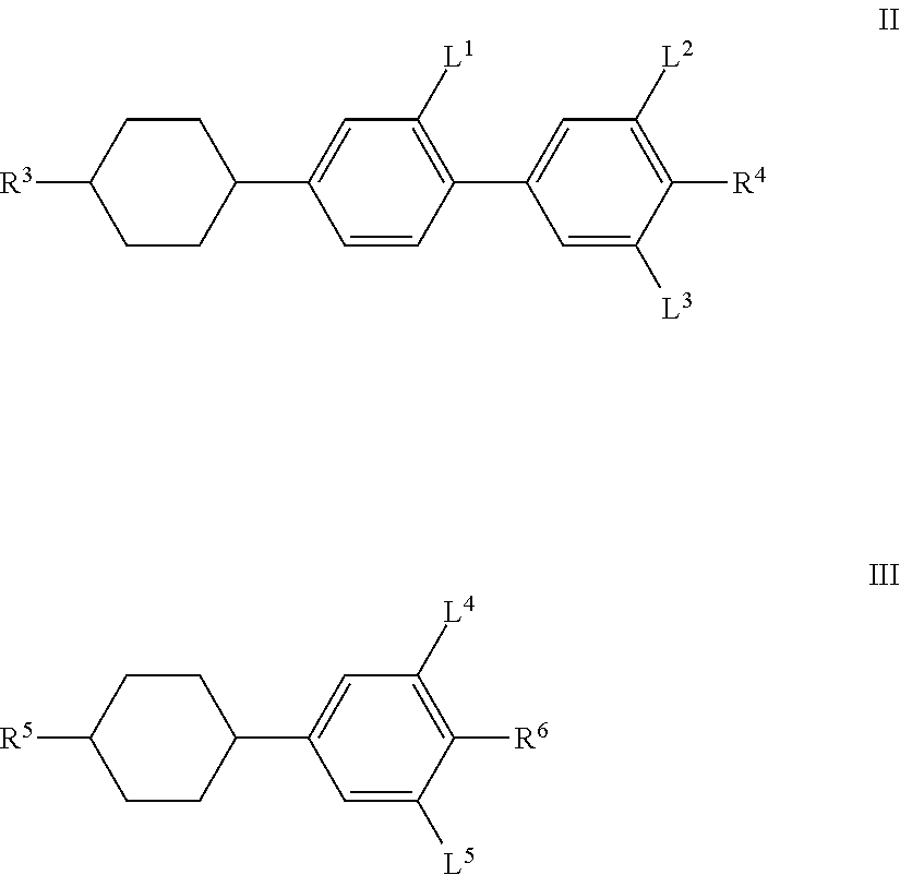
C1=C([L3])C([R4])=C([L2])C=C1C1=C([L1])C=C(C2CCC([R3])CC2)C=C1.C1=C([L5])C([R6])=C([L4])C=C1C1CCC([R5])CC1
